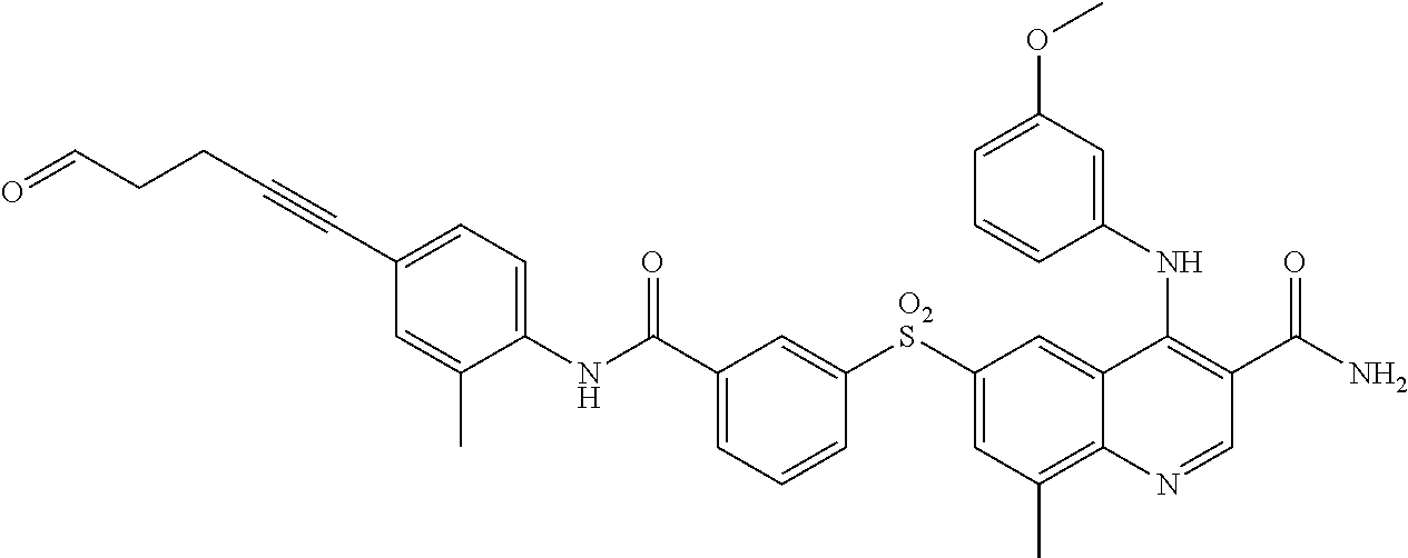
C1(NC(C2=CC=CC([O2S]C3=CC(C)=C4C(=C3)C(NC3=CC(OC)=CC=C3)=C(C(N)=O)C=N4)=C2)=O)=CC=C(C#CCCC=O)C=C1C
